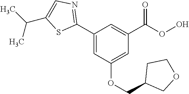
C1(C2=NC=C(C(C)C)S2)=CC(OCC2COCC2)=CC(C(OO)=O)=C1
